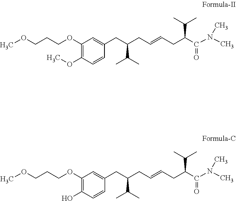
COCCCOC1=C(O)C=CC(CC(CC=CCC(C(N(C)C)=O)C(C)C)C(C)C)=C1.COCCCOC1=C(OC)C=CC(CC(CC=CCC(C(N(C)C)=O)C(C)C)C(C)C)=C1
